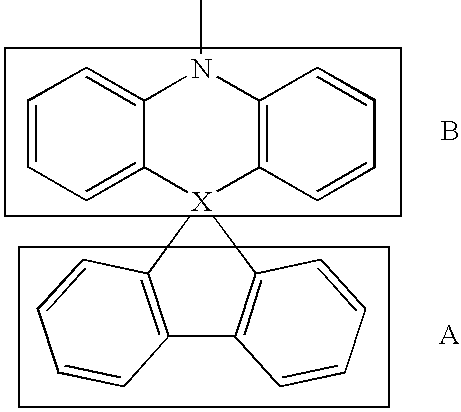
C1=CC=C2C(=C1)N(C)C1=C(C=CC=C1)[X]21C2=C(C3=C1C=CC=C3)C=CC=C2.B.[A]
